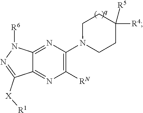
C12=NC(N3CCC([R5])([R4])CC3)=C([RN])N=C1C([X][R1])=NN2[R6]
